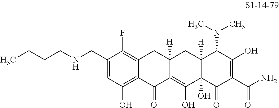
C1(CNCCCC)=CC(O)=C2C(=C1F)CC1([H])C(=C(O)C3(O)C([H])(C1)C(N(C)C)C(O)=C(C(N)=O)C3=O)C2=O
